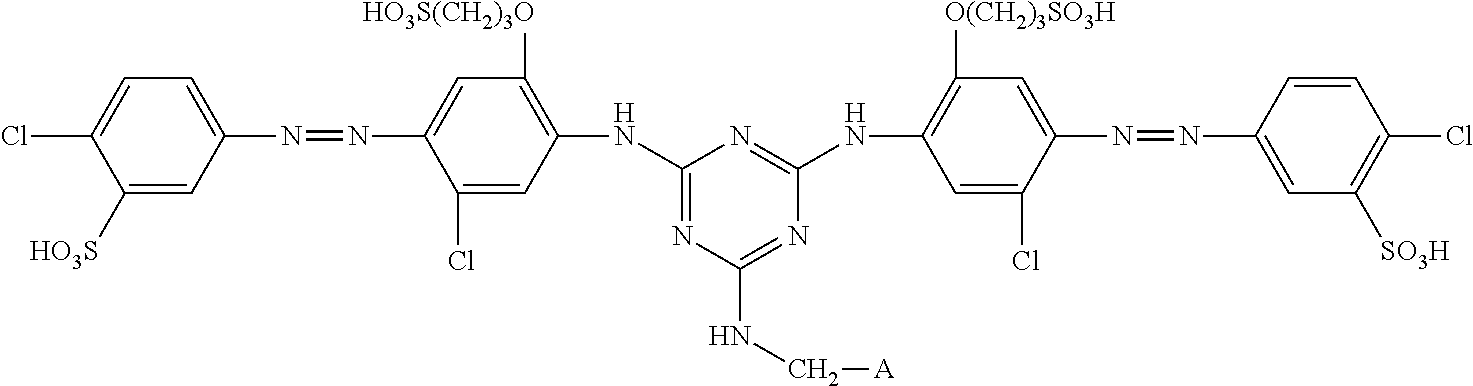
C1([HO3S])=CC(N=NC2=CC([HO3S(CH2)3O])=C(NC3=NC(NC[A])=NC(NC4=C([O(CH2)3SO3H])C=C(N=NC5=CC([SO3H])=C(Cl)C=C5)C(Cl)=C4)=N3)C=C2Cl)=CC=C1Cl
